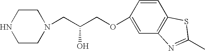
C1CNCCN1CC(COC1=CC2=C(C=C1)SC(C)=N2)O
